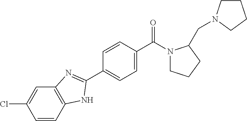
C1=C(C2=NC3=C(C=CC(Cl)=C3)N2)C=CC(C(N2CCCC2CN2CCCC2)=O)=C1
